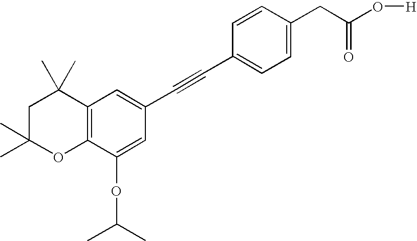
C1=C(CC(O[H])=O)C=CC(C#CC2=CC3=C(C(OC(C)C)=C2)OC(C)(C)CC3(C)C)=C1
